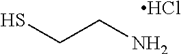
C(CN)S.Cl
